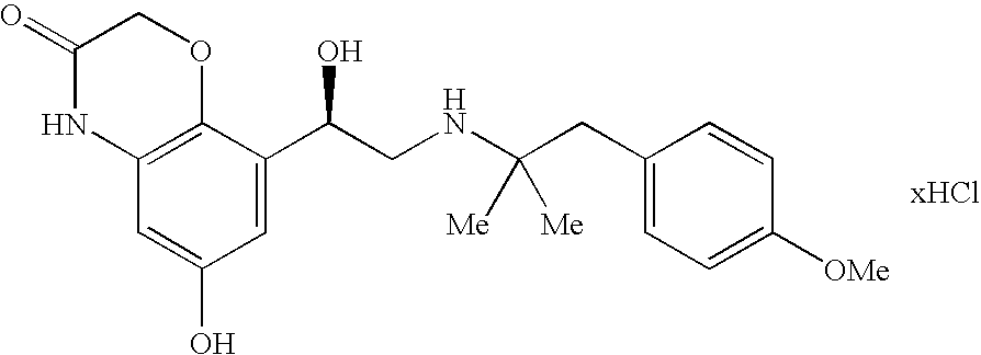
[xHCl].C12=C(C(C(CNC(CC3=CC=C([OMe])C=C3)([Me])[Me])O)=CC(O)=C1)OCC(=O)N2
